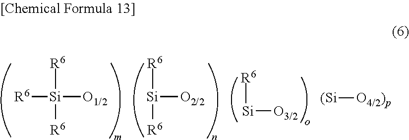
[R6][Si]([O1/2])([R6])[R6].[Si]([O2/2])([R6])[R6].[Si]([O3/2])[R6].[(Si][O4/2)p]
